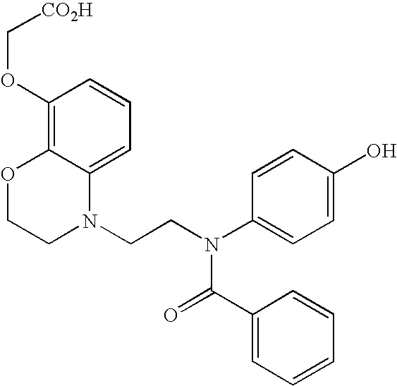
C1=C2C(=C(OC[CO2H])C=C1)OCCN2CCN(C1=CC=C(O)C=C1)C(=O)C1=CC=CC=C1
